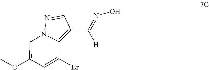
C1(OC)=CN2C(=C(C(=NO)[H])C=N2)C(Br)=C1
